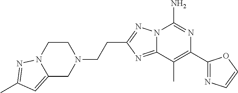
C12=NC(CCN3CCN4C(=CC(C)=N4)C3)=NN1C(N)=NC(C1=NC=CO1)=C2C
